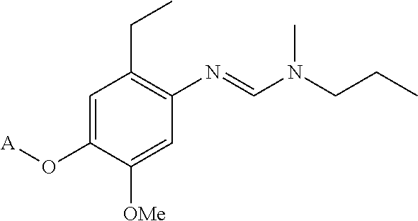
C1=C(O[A])C([OMe])=CC(N=CN(CCC)C)=C1CC
